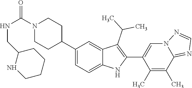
N1(C(NCC2NCCCC2)=O)CCC(C2=CC=C3C(=C2)C(C(C)C)=C(C2=CN4C(=NC=N4)C(C)=C2C)N3)CC1
